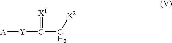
[A][Y]C(C[X2])=[X1]
